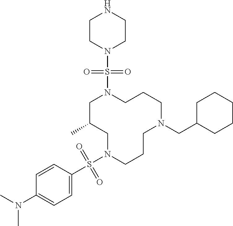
C1C(C)CN(S(C2=CC=C(N(C)C)C=C2)(=O)=O)CCCN(CC2CCCCC2)CCCN1S(N1CCNCC1)(=O)=O
